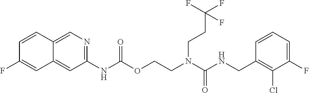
C1=CC(CNC(N(CCOC(NC2=NC=C3C(=C2)C=C(F)C=C3)=O)CCC(F)(F)F)=O)=C(Cl)C(F)=C1
